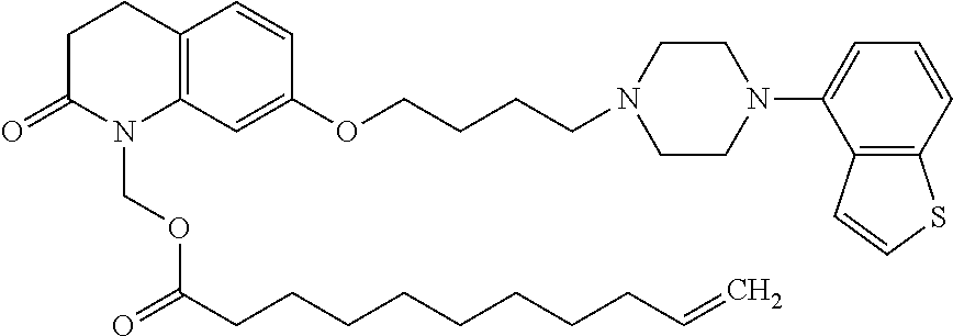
C12=C(C=C(OCCCCN3CCN(C4=CC=CC5=C4C=CS5)CC3)C=C1)N(COC(CCCCCCCCC=C)=O)C(=O)CC2
